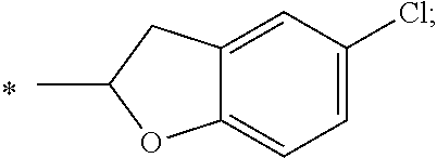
C1=C(Cl)C=C2C(=C1)OC(C)C2
